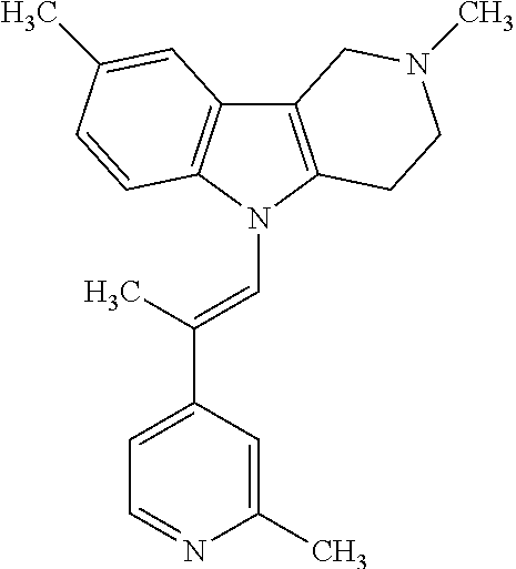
C12=C(N(C=C(C3=CC=NC(C)=C3)C)C3=C1C=C(C)C=C3)CCN(C)C2
